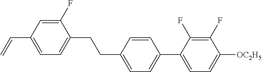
C1(F)=CC(C=C)=CC=C1CCC1=CC=C(C2=CC=C([OC2H5])C(F)=C2F)C=C1
